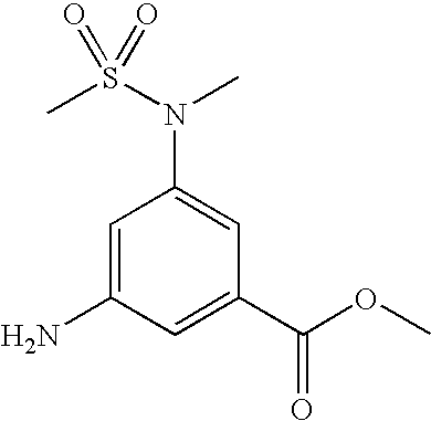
NC1=CC(N(S(=O)(C)=O)C)=CC(C(OC)=O)=C1
